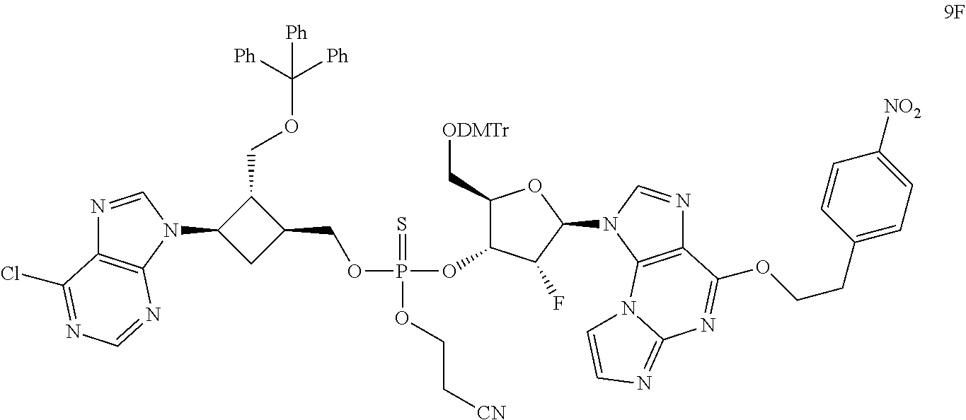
C1(COC([Ph])([Ph])[Ph])C(N2C=NC3=C2N=CN=C3Cl)CC1COP(OC1C(C[ODMTr])OC(N2C3=C(N=C2)C(OCCC2=CC=C([NO2])C=C2)=NC2=NC=CN32)C1F)(=S)OCC[CN]
